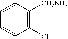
C1=CC([CH2NH2])=C(Cl)C=C1
